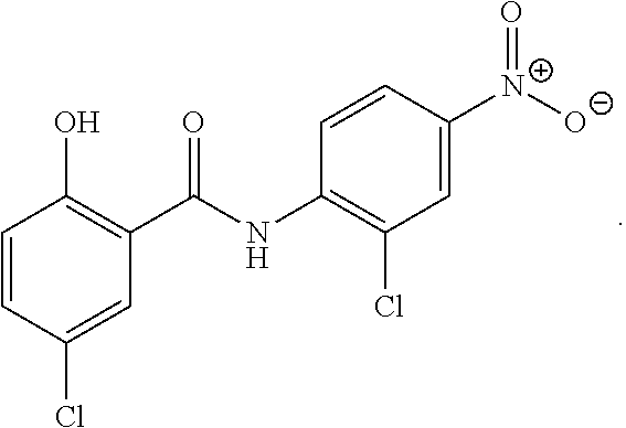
C1=CC(Cl)=CC(C(NC2=C(Cl)C=C([N+]([O-])=O)C=C2)=O)=C1O
